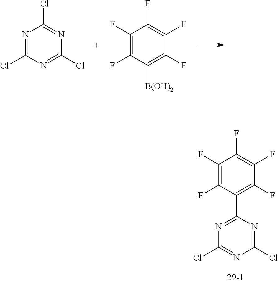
N1=C(Cl)N=C(Cl)N=C1Cl.C1(F)=C(F)C([B(OH)2])=C(F)C(F)=C1F.C1(F)=C(F)C(C2=NC(Cl)=NC(Cl)=N2)=C(F)C(F)=C1F
